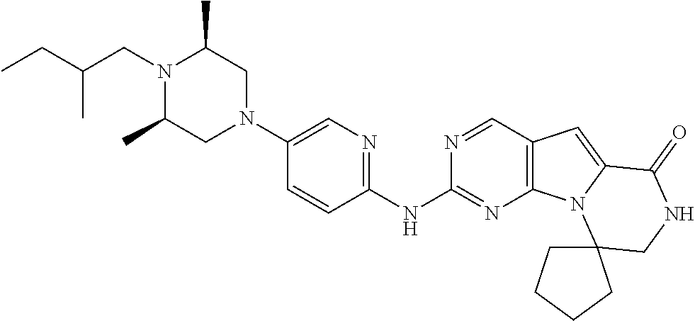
C1=CC(NC2=NC3=C(C=N2)C=C2N3C3(CNC2=O)CCCC3)=NC=C1N1CC(C)N(CC(CC)C)C(C)C1
